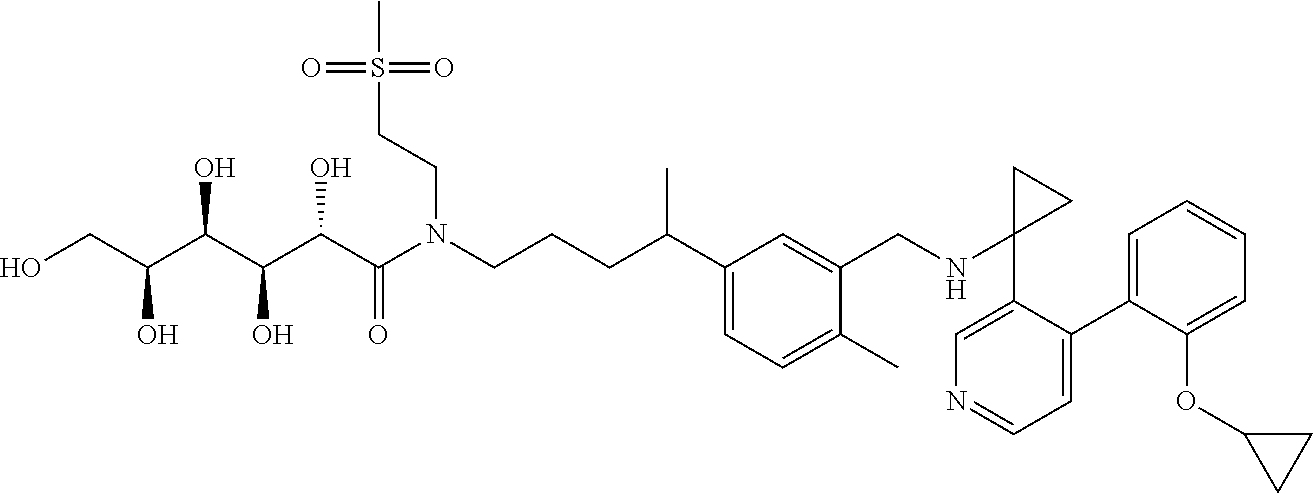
C1(C2=CC=NC=C2C2(NCC3=CC(C(CCCN(C(C(C(C(C(CO)O)O)O)O)=O)CCS(=O)(=O)C)C)=CC=C3C)CC2)=CC=CC=C1OC1CC1
